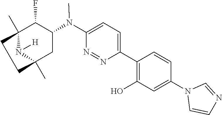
C12(C)N([H])C(C)(CC(N(C3=CC=C(C4=C(O)C=C(N5C=CN=C5)C=C4)N=N3)C)C1F)CC2
